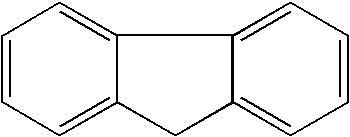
C1=CC=C2C(=C1)C1=CC=CC=C1C2
